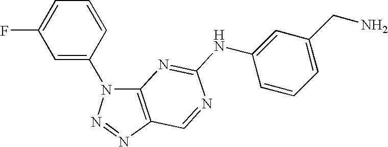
C1=C(N2C3=C(N=N2)C=NC(NC2=CC(CN)=CC=C2)=N3)C=CC=C1F
